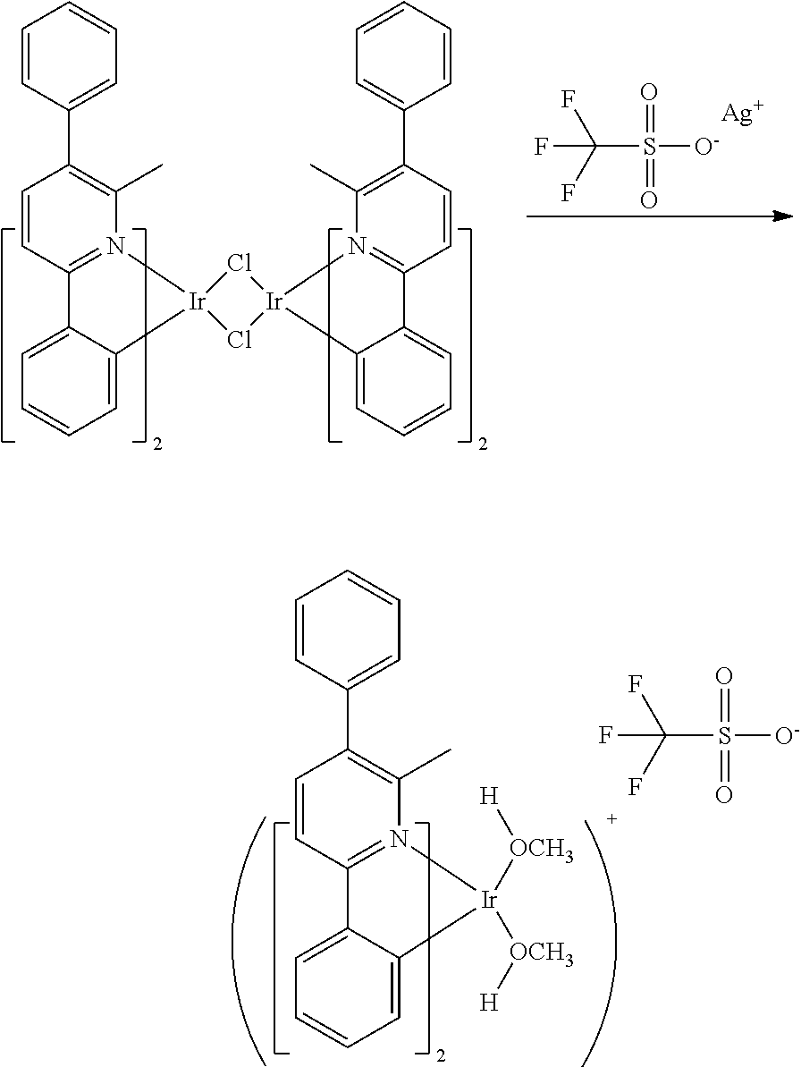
C(S([O-])(=O)=O)(F)(F)F.[Ag].C1=CC(C2=C(C)N3=C(C=C2)C2=CC=CC=C2[Ir]32Cl[Ir]3(Cl2)N2=C(C=CC(C4=CC=CC=C4)=C2C)C2=CC=CC=C23)=CC=C1.C(S([O-])(=O)=O)(F)(F)F.C1=CC(C2=C(C)N3=C(C=C2)C2=CC=CC=C2[Ir]3([OCH3][H])[OCH3][H])=CC=C1
